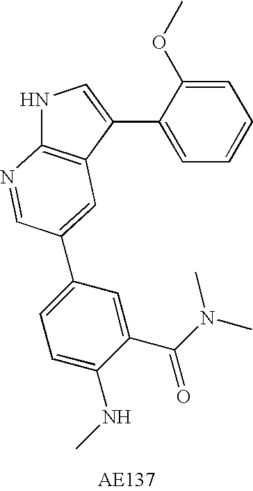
N1C2=C(C(C3=CC=CC=C3OC)=C1)C=C(C1=CC=C(NC)C(C(N(C)C)=O)=C1)C=N2
